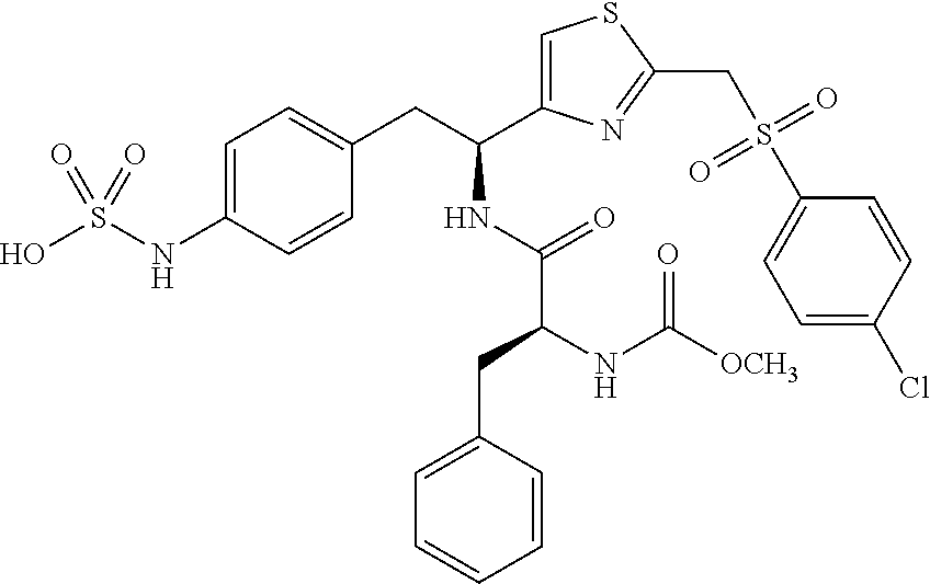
C1=C(NS(O)(=O)=O)C=CC(CC(NC(=O)C(NC([OCH3])=O)CC2=CC=CC=C2)C2=CSC(CS(C3=CC=C(Cl)C=C3)(=O)=O)=N2)=C1
